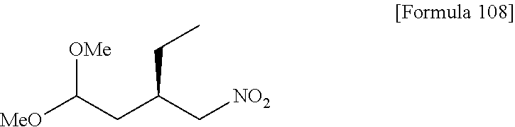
[MeO]C(CC(C[NO2])CC)[OMe]
